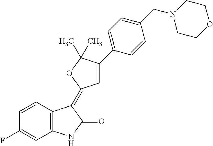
C1=CC(F)=CC2=C1C(=C1C=C(C3=CC=C(CN4CCOCC4)C=C3)C(C)(C)O1)C(=O)N2
